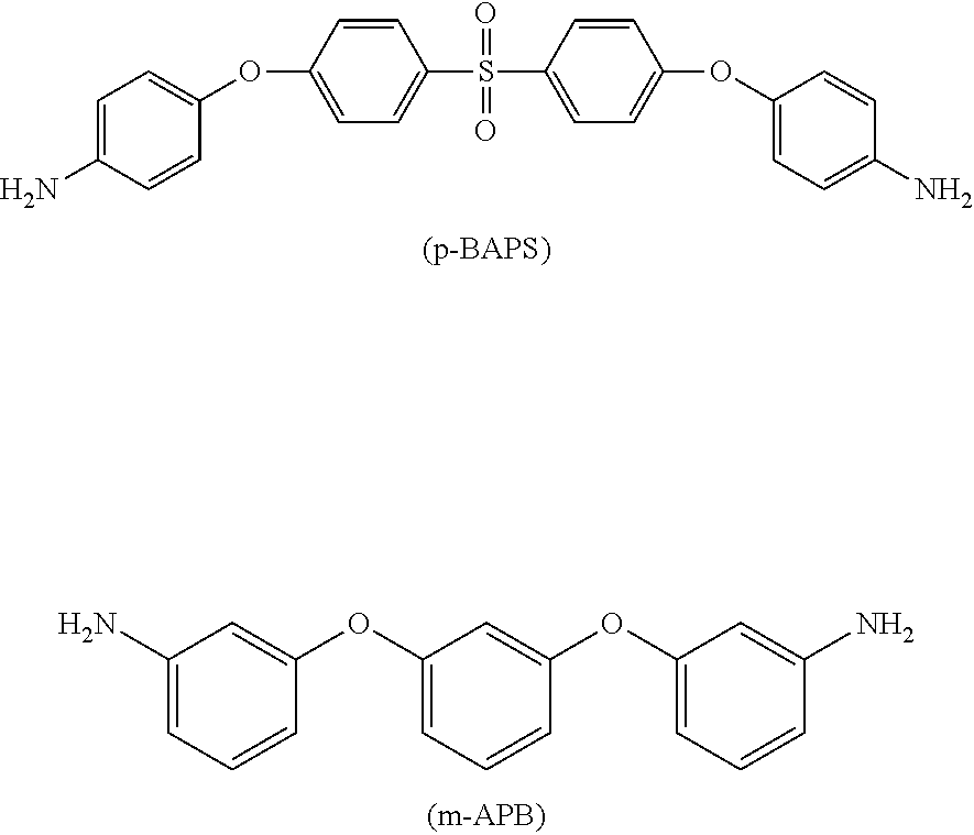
C1=CC(OC2=CC=C(N)C=C2)=CC=C1S(C1=CC=C(OC2=CC=C(N)C=C2)C=C1)(=O)=O.C1(N)=CC=CC(OC2=CC=CC(OC3=CC=CC(N)=C3)=C2)=C1
